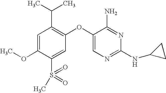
C1=C(OC)C(S(C)(=O)=O)=CC(OC2=CN=C(NC3CC3)N=C2N)=C1C(C)C
